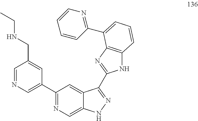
C1=NC=C(C2=NC=C3C(=C2)C(C2=NC4=C(N2)C=CC=C4C2=NC=CC=C2)=NN3)C=C1CNCC
